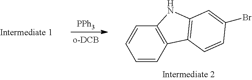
[PPh3].C1=CC2=C(C=C1)NC1=C2C=CC(Br)=C1
